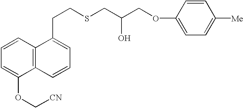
C1=CC=C(OC[CN])C2=C1C(CCSCC(COC1=CC=C([Me])C=C1)O)=CC=C2
